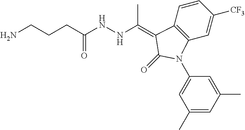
CC(NNC(CCCN)=O)=C1C2=C(C=C([CF3])C=C2)N(C2=CC(C)=CC(C)=C2)C1=O
